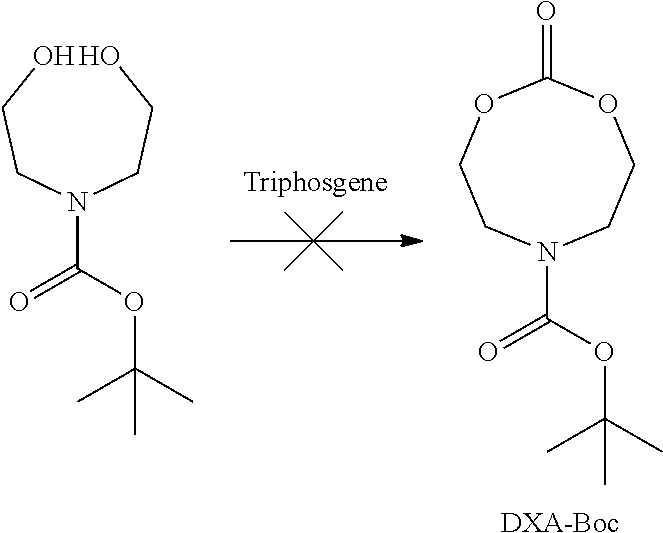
OCCN(CCO)C(OC(C)(C)C)=O.[Triphosgene].O=C1OCCN(C(OC(C)(C)C)=O)CCO1.[DXA-Boc]
